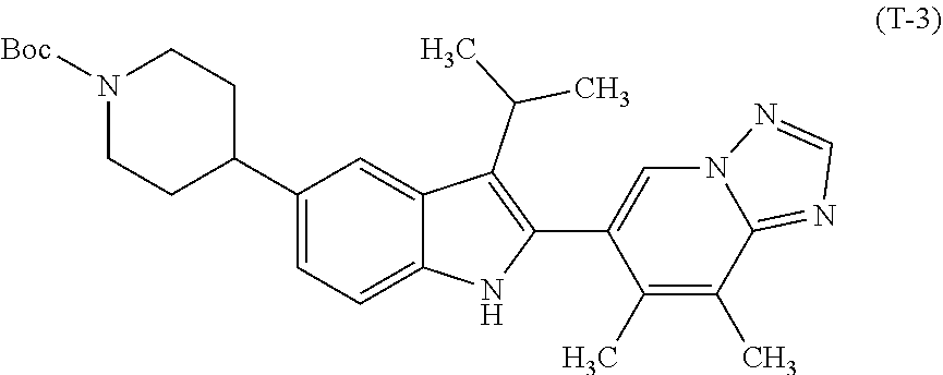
C1(C2CCN([Boc])CC2)=CC=C2C(=C1)C(C(C)C)=C(C1=CN3C(=NC=N3)C(C)=C1C)N2
